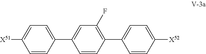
C1=CC(C2=CC=C([X52])C=C2)=C(F)C=C1C1=CC=C([X51])C=C1
